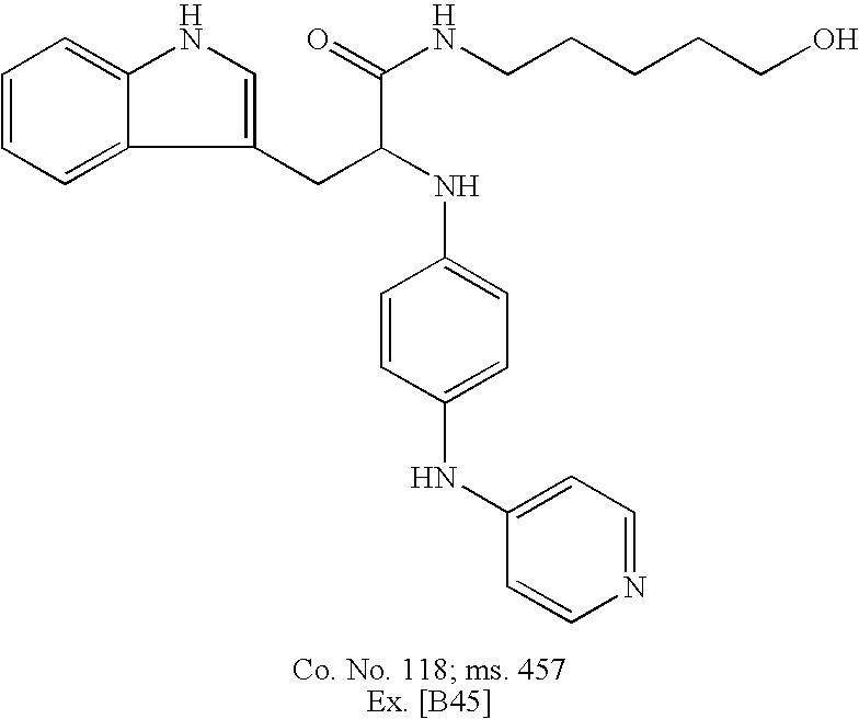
C1=CC=C2C(=C1)NC=C2CC(NC1=CC=C(NC2=CC=NC=C2)C=C1)C(=O)NCCCCCO
